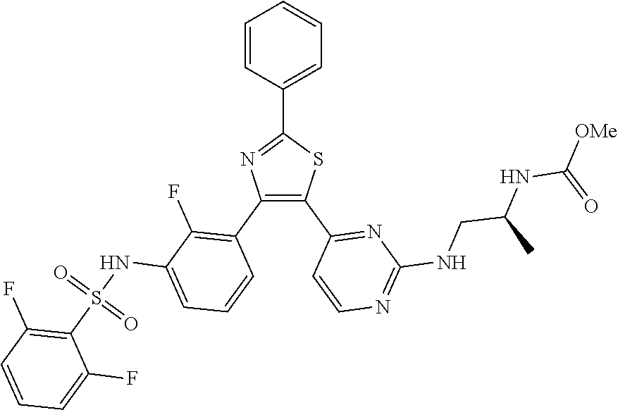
C1=C(C2=NC(C3=C(F)C(NS(C4=C(F)C=CC=C4F)(=O)=O)=CC=C3)=C(C3=NC(NCC(NC([OMe])=O)C)=NC=C3)S2)C=CC=C1
